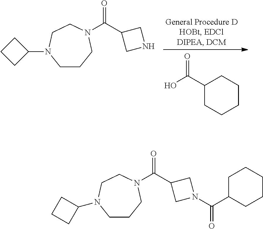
C1(C(O)=O)CCCCC1.C1CCN(C(C2CNC2)=O)CCN1C1CCC1.C1CCN(C(C2CN(C(C3CCCCC3)=O)C2)=O)CCN1C1CCC1
